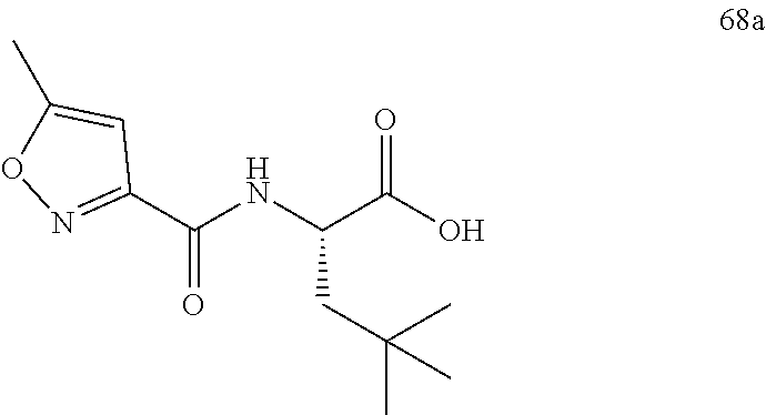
C(C(O)=O)(NC(C1=NOC(C)=C1)=O)CC(C)(C)C
